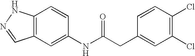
C12=C(C=C(NC(CC3=CC(Cl)=C(Cl)C=C3)=O)C=C1)C=NN2
